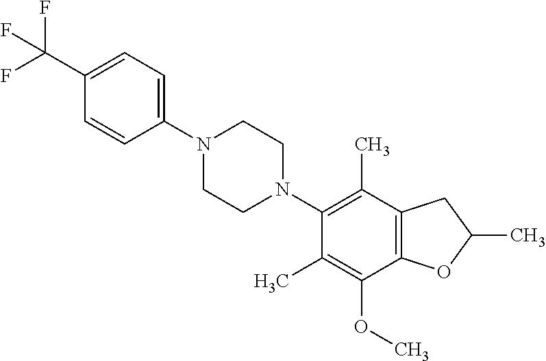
C1(C(F)(F)F)=CC=C(N2CCN(C3=C(C)C4=C(C(OC)=C3C)OC(C)C4)CC2)C=C1
